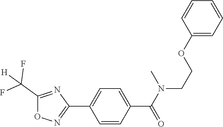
C1(C2=CC=C(C(N(C)CCOC3=CC=CC=C3)=O)C=C2)=NOC(C(F)([H])F)=N1
